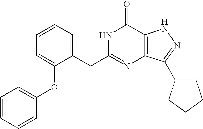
C1=C(CC2=NC3=C(C(=O)N2)NN=C3C2CCCC2)C(OC2=CC=CC=C2)=CC=C1
